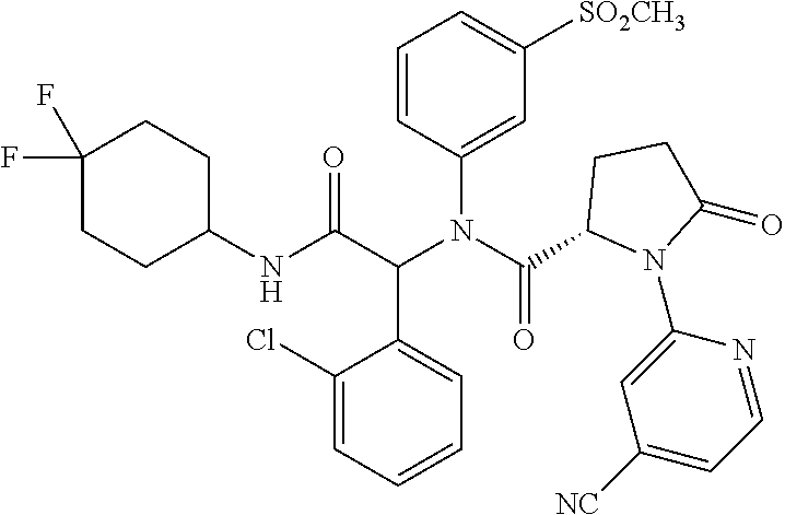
C1(N(C(C2N(C3=CC([NC])=CC=N3)C(=O)CC2)=O)C(C(NC2CCC(F)(F)CC2)=O)C2=CC=CC=C2Cl)=CC([SO2CH3])=CC=C1
